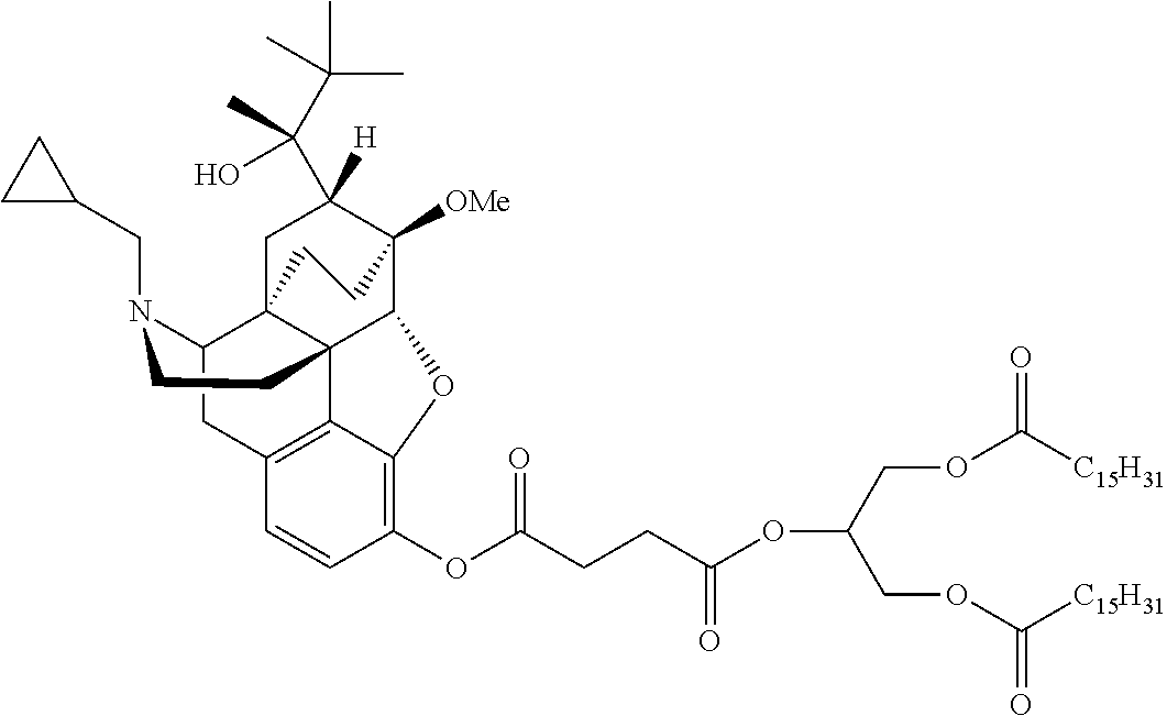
C(OC([C15H31])=O)C(COC([C15H31])=O)OC(CCC(OC1=C2C3=C(C=C1)CC1C45CC([H])(C(O)(C(C)(C)C)C)C([OMe])(C(O2)C34CCN1CC1CC1)CC5)=O)=O
